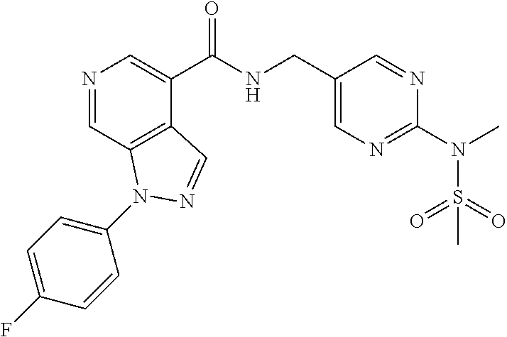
N1=CC2=C(C(C(NCC3=CN=C(N(C)S(=O)(=O)C)N=C3)=O)=C1)C=NN2C1=CC=C(F)C=C1
